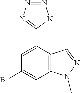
C1=C(C2=NN=NN2)C2=C(C=C1Br)N(C)N=C2
